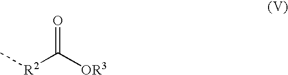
C[R2]C([OR3])=O
